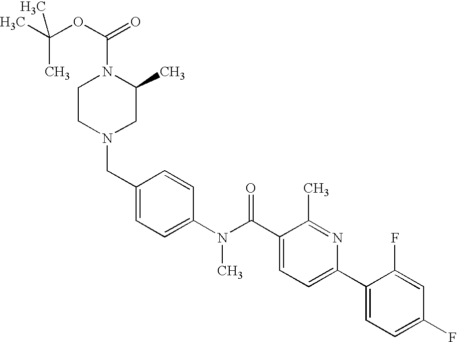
CC(OC(=O)N1CCN(CC2=CC=C(N(C(C3=CC=C(C4=CC=C(F)C=C4F)N=C3C)=O)C)C=C2)CC1C)(C)C
